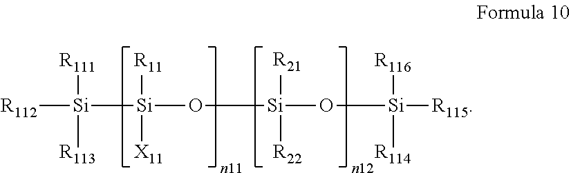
[R112][Si]([Si](O[Si](O[Si]([R115])([R116])[R114])([R21])[R22])([R11])[X11])([R111])[R113]
